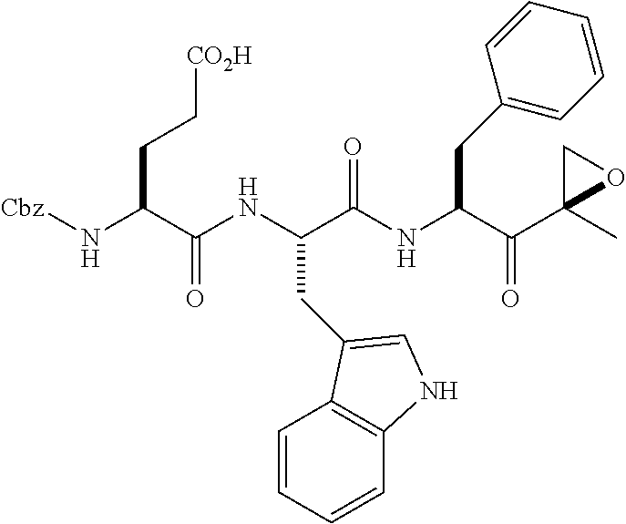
N(C(C(NC(C(NC(C(C1(C)OC1)=O)CC1=CC=CC=C1)=O)CC1=CNC2=C1C=CC=C2)=O)CC[CO2H])[Cbz]
